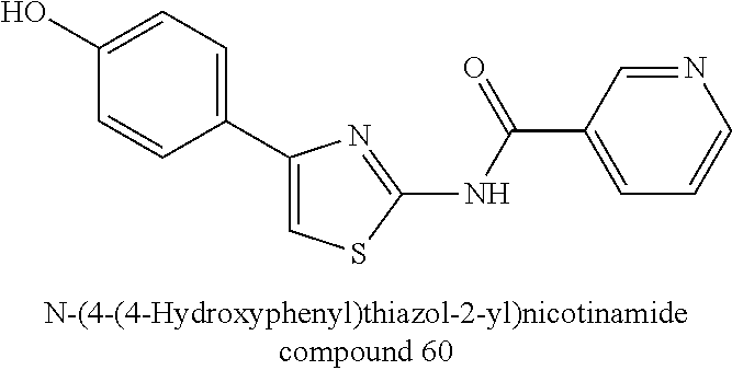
C1(C2=CSC(NC(=O)C3=CC=CN=C3)=N2)=CC=C(O)C=C1
